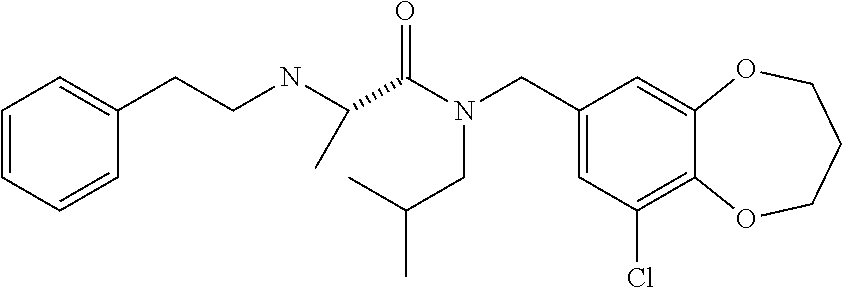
C1(CN(CC(C)C)C(=O)C(C)NCCC2=CC=CC=C2)=CC(Cl)=C2C(=C1)OCCCO2
